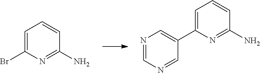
C1=C(Br)N=C(N)C=C1.C1=C(C2=CN=CN=C2)N=C(N)C=C1
